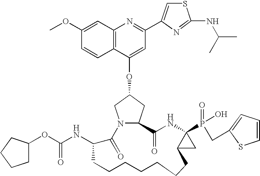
C12=C(C=C(OC)C=C1)N=C(C1=CSC(NC(C)C)=N1)C=C2OC1CN2C(C1)C(=O)NC1(P(=O)(O)CC3=CC=CS3)C(C1)CCCCCCCC(NC(=O)OC1CCCC1)C2=O
